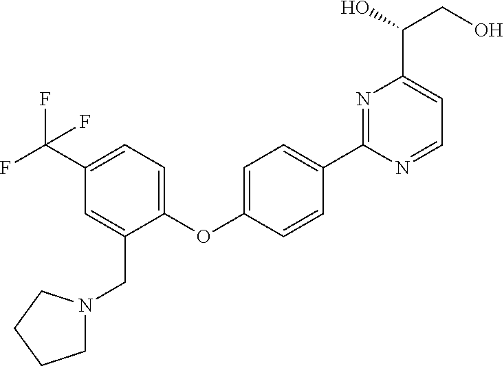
C1(OC2=CC=C(C3=NC(C(O)CO)=CC=N3)C=C2)=CC=C(C(F)(F)F)C=C1CN1CCCC1
